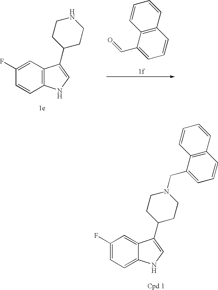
C12=C(C=CC=C1C=O)C=CC=C2.C12=C(C=C(F)C=C1)C(C1CCNCC1)=CN2.C12=CC=C(F)C=C1C(C1CCN(CC3=CC=CC4=C3C=CC=C4)CC1)=CN2
